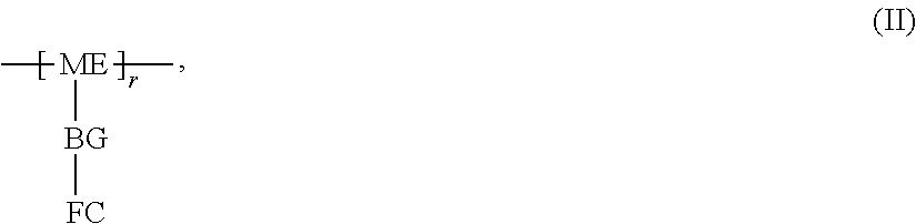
C[ME](C)[BG][FC]
